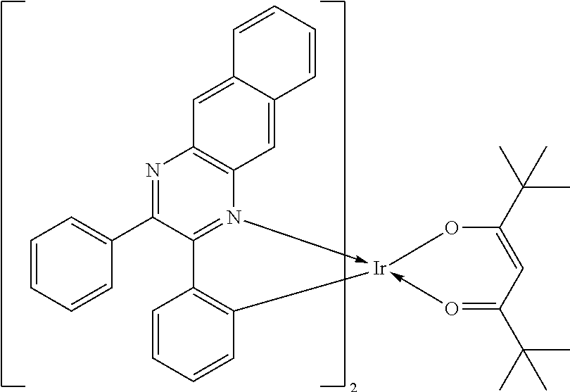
C1=CC=CC2=CC3=C(C=C12)N=C(C1=CC=CC=C1)C1=N3->[Ir]2(-O=C(C(C)(C)C)C=C(C(C)(C)C)O2)C2=C1C=CC=C2
